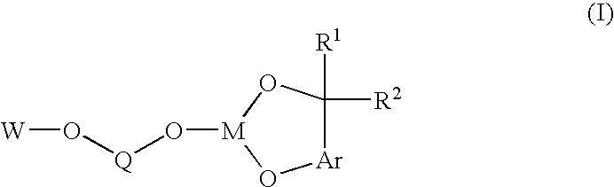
C1([R1])([R2])[Ar]O[M](O[Q]O[W])O1
